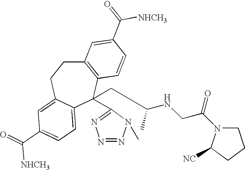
C12=C(C(CC(C)NCC(=O)N3CCCC3[CN])(C3=NN=NN3C)C3=CC=C(C(=O)[NHCH3])C=C3CC1)C=CC(C(=O)[NHCH3])=C2
